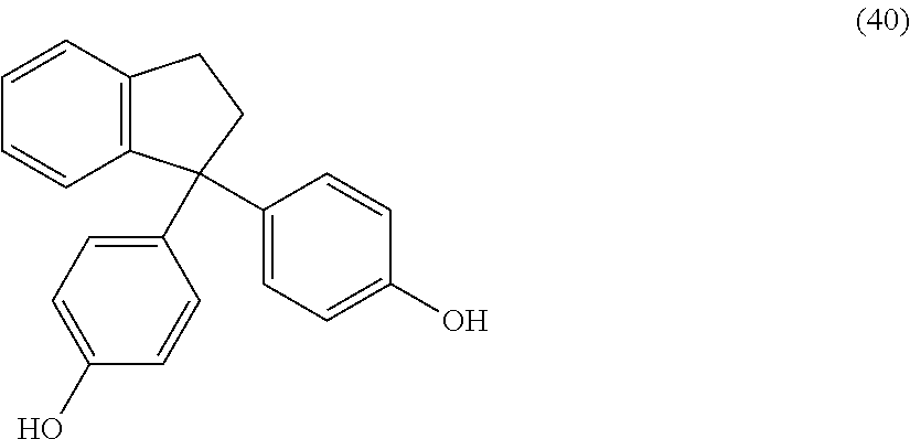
C1=CC2=C(C=C1)CCC2(C1=CC=C(O)C=C1)C1=CC=C(O)C=C1
